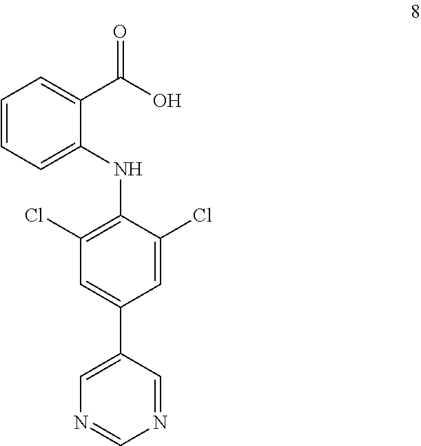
C1=CC=C(NC2=C(Cl)C=C(C3=CN=CN=C3)C=C2Cl)C(C(O)=O)=C1
